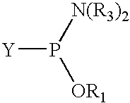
P([Y])([OR1])[N(R3)2]
